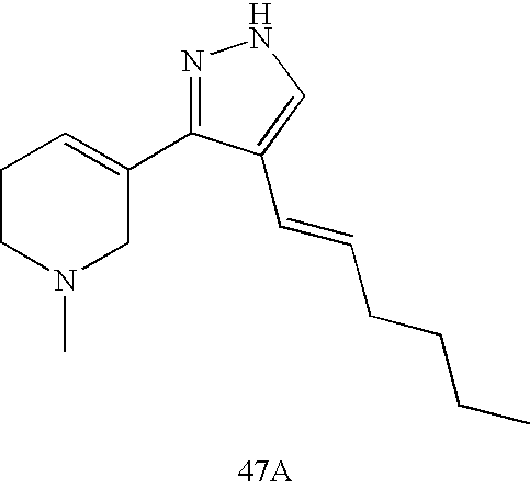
C1CN(C)CC(C2=NNC=C2C=CCCCC)=C1
